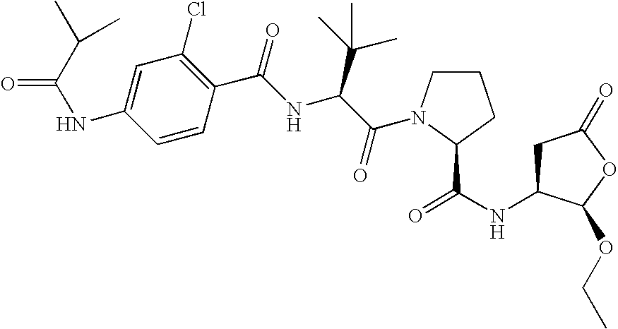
C1C(NC(=O)C2N(C(C(NC(C3=C(Cl)C=C(NC(=O)C(C)C)C=C3)=O)C(C)(C)C)=O)CCC2)C(OCC)OC1=O
